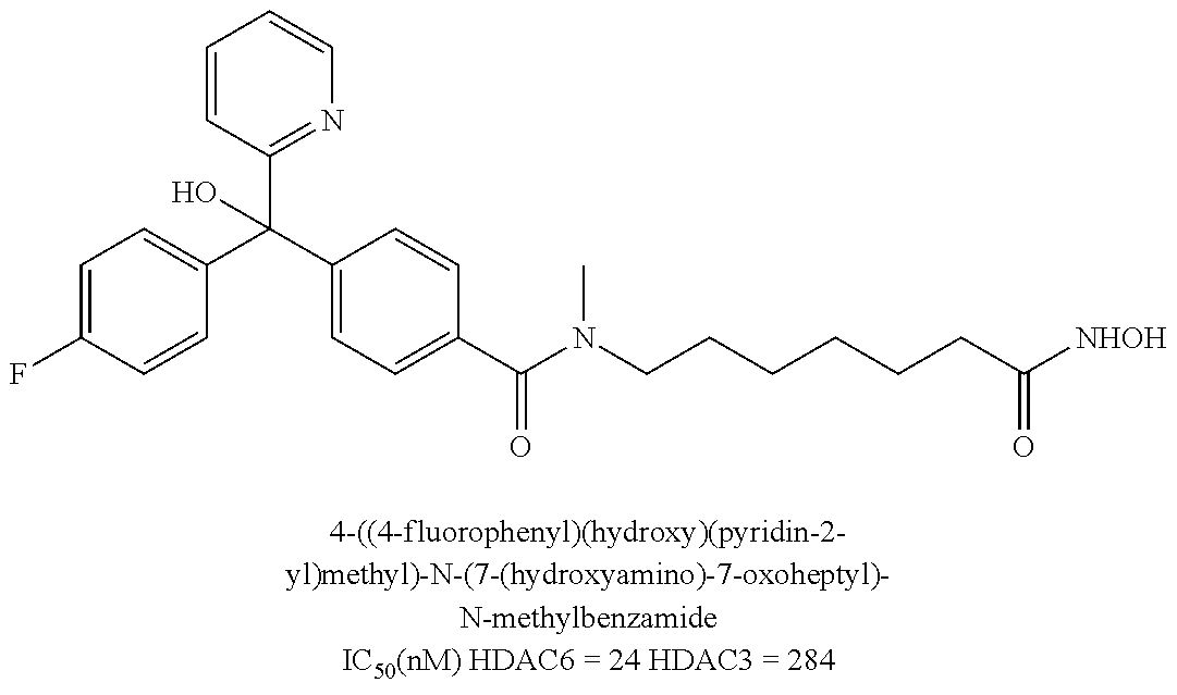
C1=C(F)C=CC(C(C2=CC=C(C(N(CCCCCCC([NHOH])=O)C)=O)C=C2)(C2=NC=CC=C2)O)=C1
